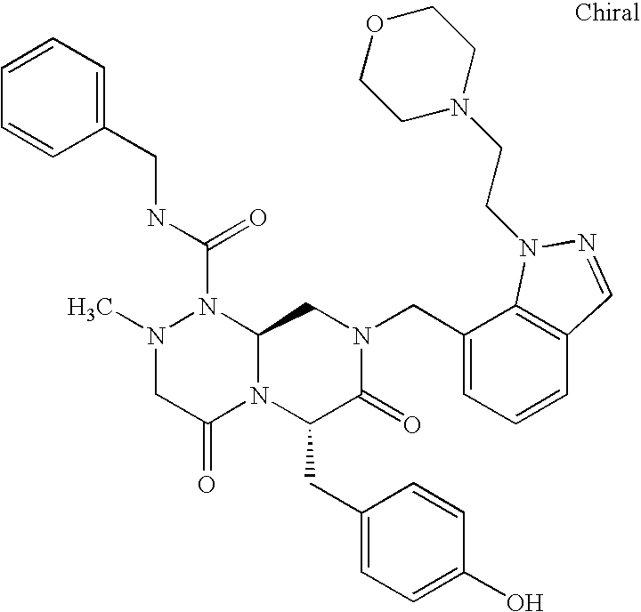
N1(C(NCC2=CC=CC=C2)=O)N(C)CC(=O)N2C1CN(CC1=CC=CC3=C1N(CCN1CCOCC1)N=C3)C(=O)C2CC1=CC=C(O)C=C1
